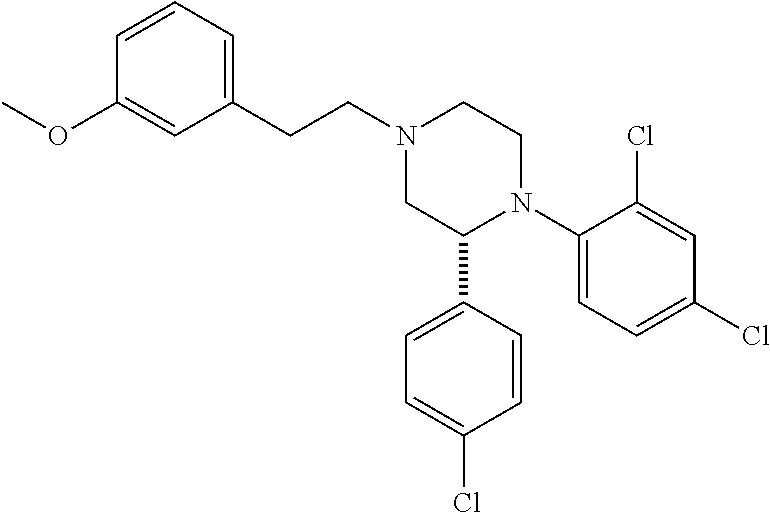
C1(C2N(C3=CC=C(Cl)C=C3Cl)CCN(CCC3=CC=CC(OC)=C3)C2)=CC=C(Cl)C=C1
